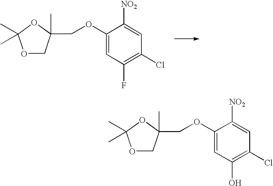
C1(OCC2(C)COC(C)(C)O2)=CC(F)=C(Cl)C=C1[NO2].C1(OCC2(C)COC(C)(C)O2)=CC(O)=C(Cl)C=C1[NO2]
